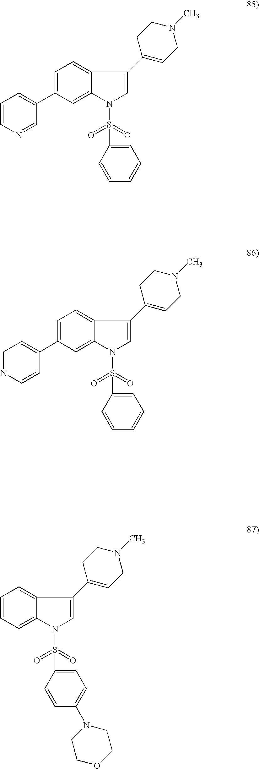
C1=C(C2=CC=CN=C2)C=C2C(=C1)C(C1=CCN(C)CC1)=CN2S(=O)(=O)C1=CC=CC=C1.C1=C(C2=CC=NC=C2)C=C2C(=C1)C(C1=CCN(C)CC1)=CN2S(=O)(=O)C1=CC=CC=C1.C1=CC=C2C(=C1)C(C1=CCN(C)CC1)=CN2S(=O)(=O)C1=CC=C(N2CCOCC2)C=C1
